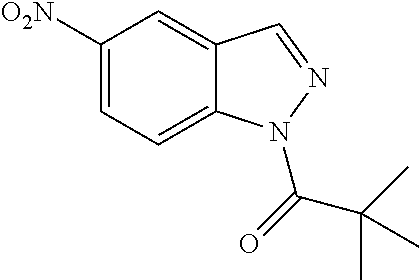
C1([O2N])=CC=C2C(=C1)C=NN2C(=O)C(C)(C)C
